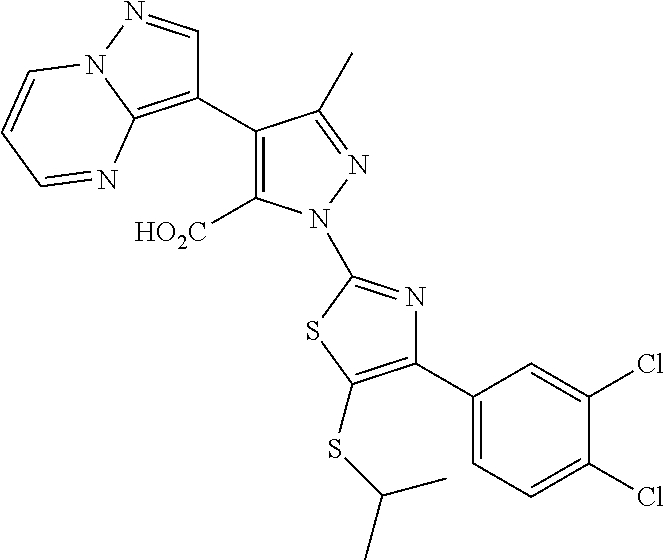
C1(C2=C([HO2C])N(C3=NC(C4=CC=C(Cl)C(Cl)=C4)=C(SC(C)C)S3)N=C2C)=C2N(N=C1)C=CC=N2
